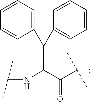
C1(C(C(NC(C)C)C(=O)C(C)C)C2=CC=CC=C2)=CC=CC=C1
